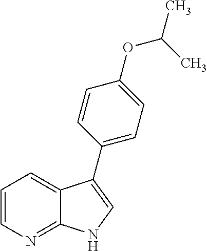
C1=CN=C2C(=C1)C(C1=CC=C(OC(C)C)C=C1)=CN2
